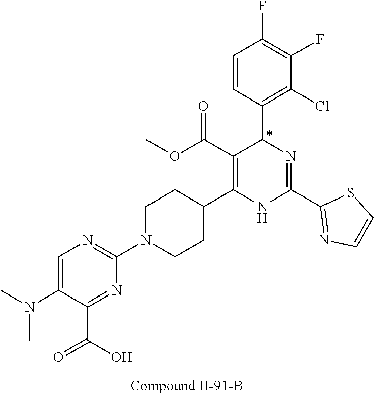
C1(F)=C(F)C=CC(C2N=C(C3=NC=CS3)NC(C3CCN(C4=NC=C(N(C)C)C(C(O)=O)=N4)CC3)=C2C(OC)=O)=C1Cl
